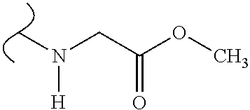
C(C(OC)=O)N(C)[H]
